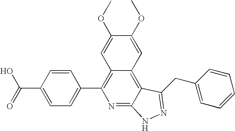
C1=C(C(=O)O)C=CC(C2=C3C(=C4C(=N2)NN=C4CC2=CC=CC=C2)C=C(OC)C(OC)=C3)=C1
